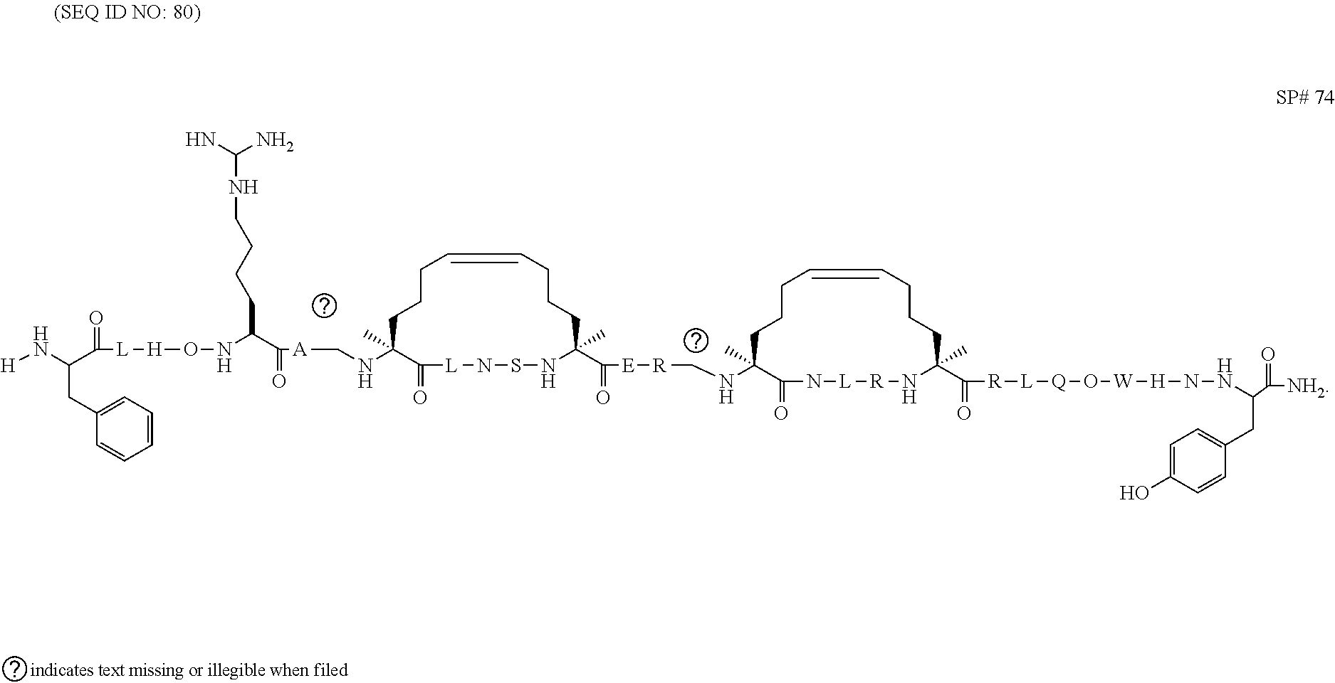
N(C1(C)C(=O)[L]NSNC(C([E][R]CNC2(C)C(=O)N[L][R]NC(C([R][L][Q]O[W][H]NNC(C(=O)[NH2])CC3=CC=C(O)C=C3)=O)(C)CCCC=CCCC2)=O)(C)CCCC=CCCC1)C[A]C(=O)C(NO[H][L]C(=O)C(N[H])CC1=CC=CC=C1)CCCCNC(N)N
